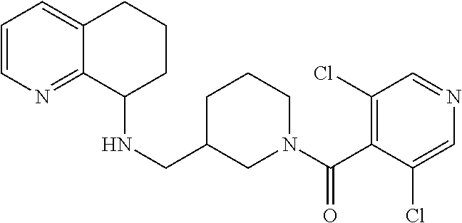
C1=CN=C2C(=C1)CCCC2NCC1CN(C(=O)C2=C(Cl)C=NC=C2Cl)CCC1
